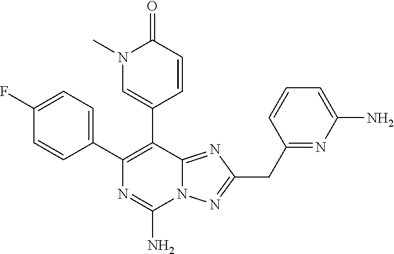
N12C(=NC(CC3=NC(N)=CC=C3)=N1)C(C1=CN(C)C(=O)C=C1)=C(C1=CC=C(F)C=C1)N=C2N
